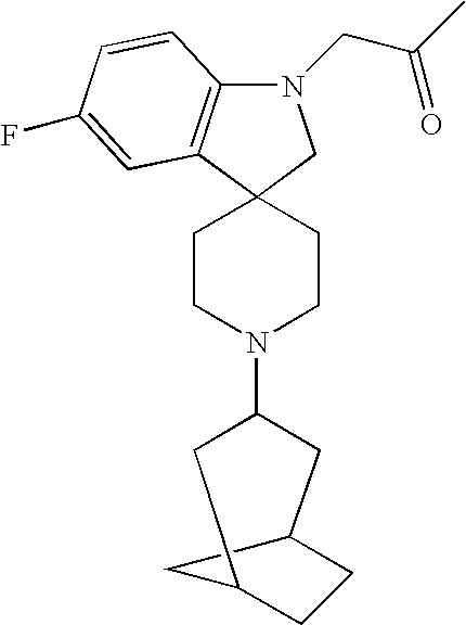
N1(CC(C)=O)C2=C(C3(C1)CCN(C1CC4CCC(C1)C4)CC3)C=C(F)C=C2
